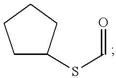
C1(SC=O)CCCC1
